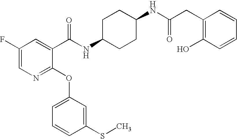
N(C1CCC(NC(CC2=C(O)C=CC=C2)=O)CC1)C(C1=CC(F)=CN=C1OC1=CC=CC(SC)=C1)=O
